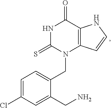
N1C(=S)N(CC2=CC=C(Cl)C=C2CN)C2=C(C1=O)NC=C2
